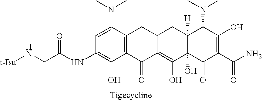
C12=C(C(=O)C3=C(O)C4(O)C([H])(CC3C1)C(N(C)C)C(O)=C(C(N)=O)C4=O)C(O)=C(NC(CN[t-Bu])=O)C=C2N(C)C
